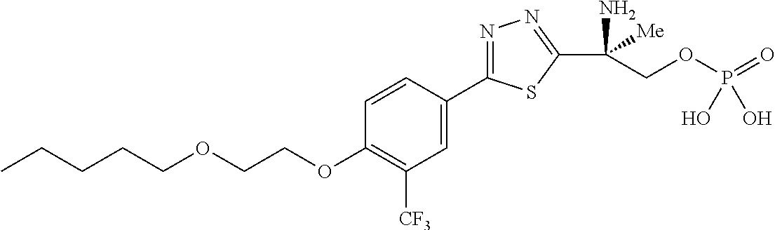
C(CCOCCOC1=C([CF3])C=C(C2=NN=C(C(COP(O)(=O)O)(N)[Me])S2)C=C1)CC
